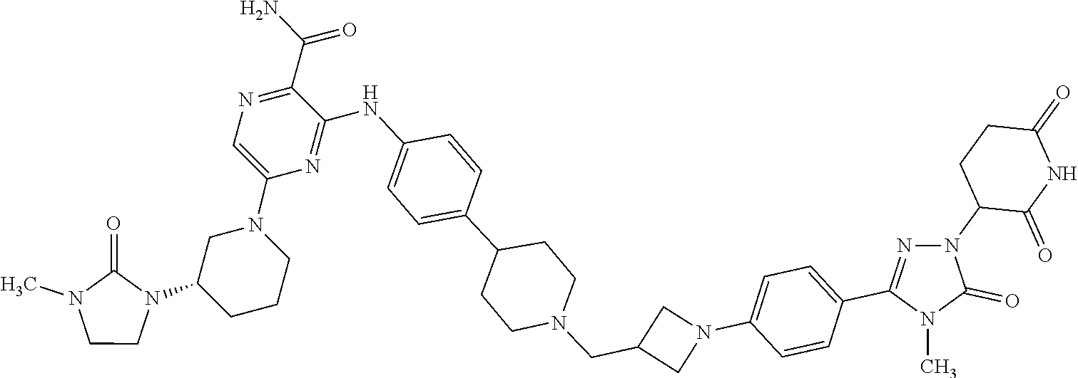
C1(CN2CCC(C3=CC=C(NC4=NC(N5CC(N6CCN(C)C6=O)CCC5)=CN=C4C(N)=O)C=C3)CC2)CN(C2=CC=C(C3=NN(C4C(=O)NC(=O)CC4)C(=O)N3C)C=C2)C1
